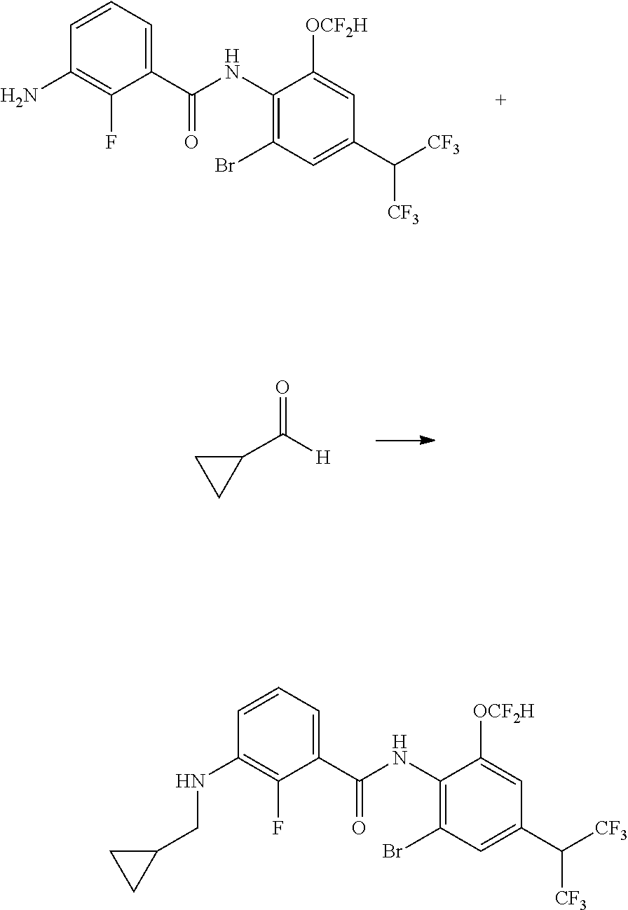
C1(N)=C(F)C(C(NC2=C(Br)C=C(C([CF3])[CF3])C=C2[OCF2H])=O)=CC=C1.C(C1CC1)(=O)[H].C1(NCC2CC2)=C(F)C(C(NC2=C(Br)C=C(C([CF3])[CF3])C=C2[OCF2H])=O)=CC=C1
